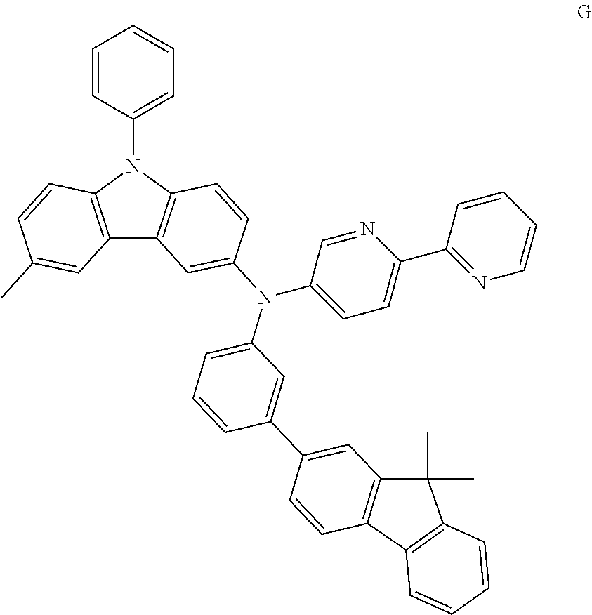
C12=C(N(C3=CC=CC=C3)C3=C1C=C(N(C1=CC=C(C4=NC=CC=C4)N=C1)C1=CC=CC(C4=CC5=C(C=C4)C4=C(C5(C)C)C=CC=C4)=C1)C=C3)C=CC(C)=C2
